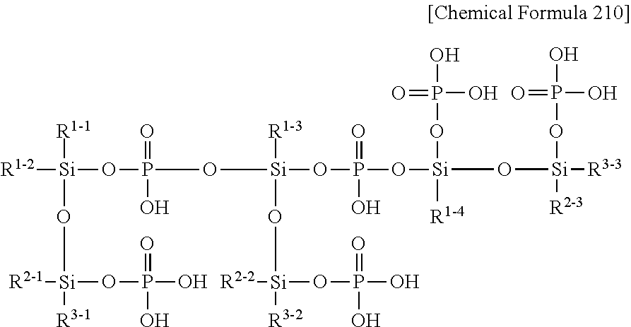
[R1-2][Si](OP(=O)(O)O[Si](OP(=O)(O)O[Si](O[Si]([R3-3])(OP(O)(O)=O)[R2-3])(OP(O)(=O)O)[R1-4])([R1-3])O[Si]([R3-2])([R2-2])OP(O)(O)=O)([R1-1])O[Si]([R3-1])([R2-1])OP(O)(O)=O
